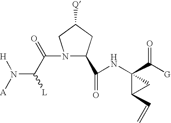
N1(C(C(N([A])[H])[L])=O)C(C(NC2(C([G])=O)C(C=C)C2)=O)CC([Q])C1
